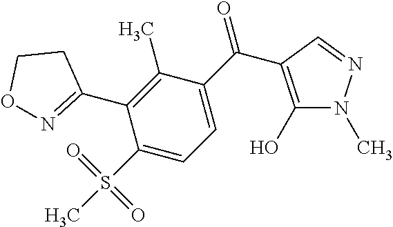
O1N=C(C2=C(C)C(C(=O)C3=C(O)N(C)N=C3)=CC=C2S(=O)(=O)C)CC1
